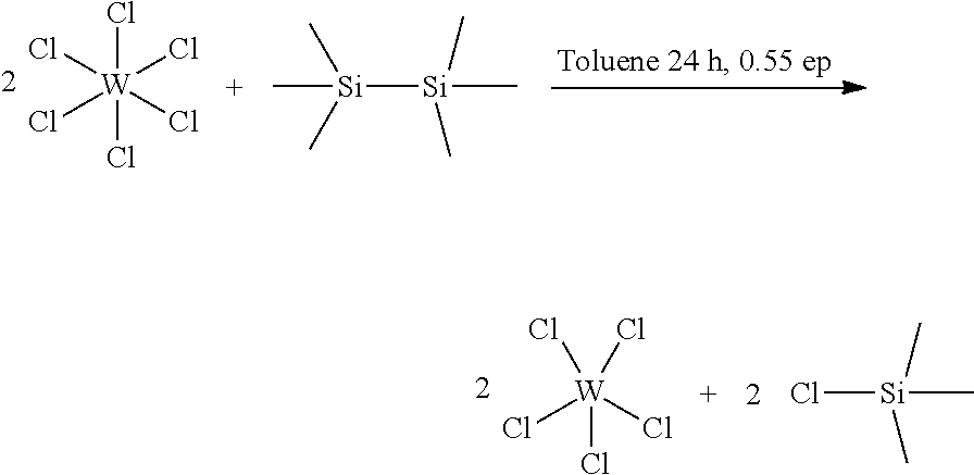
Cl[W](Cl)(Cl)(Cl)(Cl)Cl.[Si]([Si](C)(C)C)(C)(C)C.Cl[W](Cl)(Cl)(Cl)Cl.Cl[Si](C)(C)C
